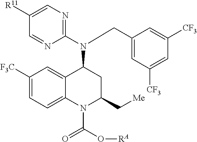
C1([F3C])=CC=C2C(=C1)C(N(C1=NC=C([R11])C=N1)CC1=CC([CF3])=CC([CF3])=C1)CC(C[Me])N2C(O[RA])=O
